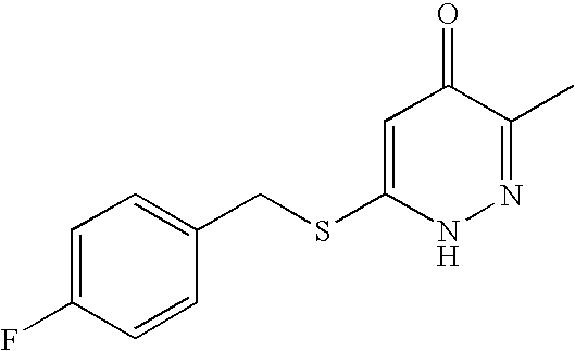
C1=C(SCC2=CC=C(F)C=C2)NN=C(C)C1=O
